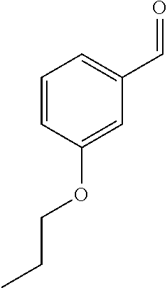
C1=CC(OCCC)=CC(C=O)=C1
